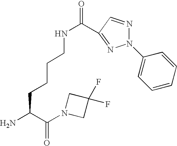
NC(C(=O)N1CC(F)(F)C1)CCCCNC(=O)C1=NN(C2=CC=CC=C2)N=C1
